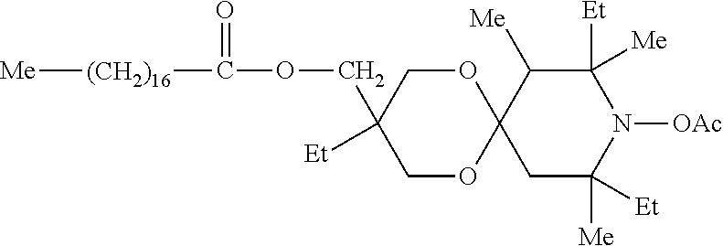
C1OC2(OCC1([Et])COC([(CH2)16][Me])=O)CC([Et])([Me])N([OAc])C([Me])([Et])C2[Me]
